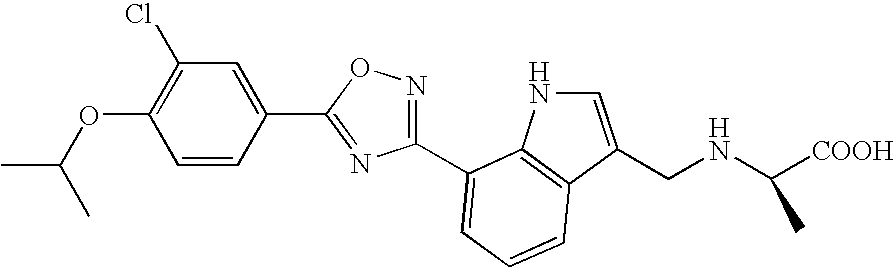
C1=CC(C2=NC(C3=CC=CC4=C3NC=C4CNC([COOH])C)=NO2)=CC(Cl)=C1OC(C)C
